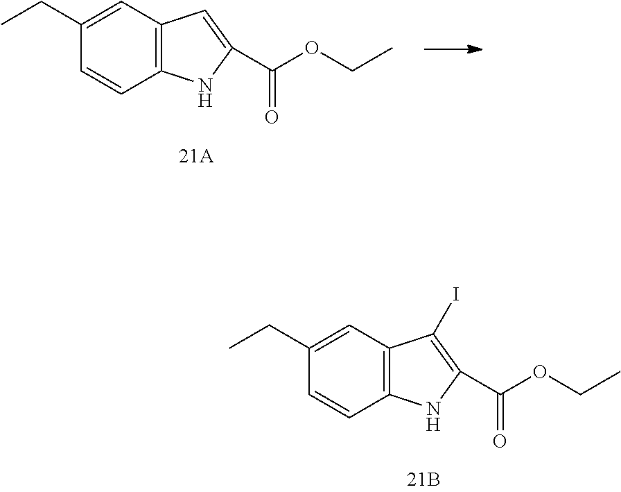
C12=C(C=C(CC)C=C1)C(I)=C(C(=O)OCC)N2.C12=C(C=C(CC)C=C1)C=C(C(=O)OCC)N2
